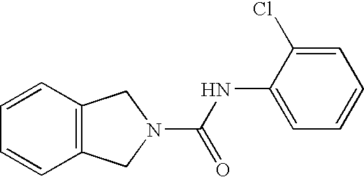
C12=C(C=CC=C1)CN(C(NC1=CC=CC=C1Cl)=O)C2
